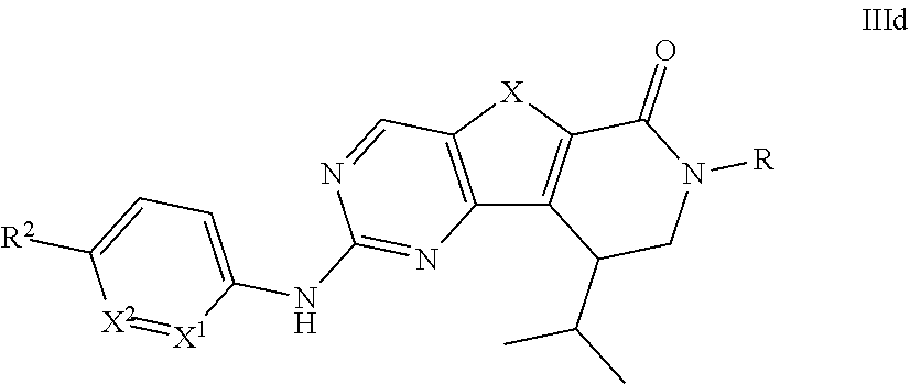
C12=C([X]C3=C1C(C(C)C)CN([R])C3=O)C=NC(NC1=CC=C([R2])[X2]=[X1]1)=N2
